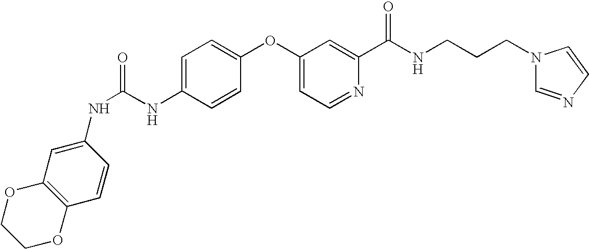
C1OC2=C(OC1)C=C(NC(=O)NC1=CC=C(OC3=CC=NC(C(NCCCN4C=NC=C4)=O)=C3)C=C1)C=C2
